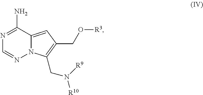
C1(N)=NC=NN2C1=CC(CO[R3])=C2CN([R10])[R9]
